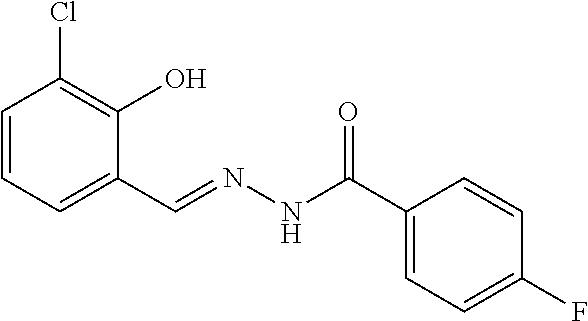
C1=CC=C(C=NNC(=O)C2=CC=C(F)C=C2)C(O)=C1Cl
